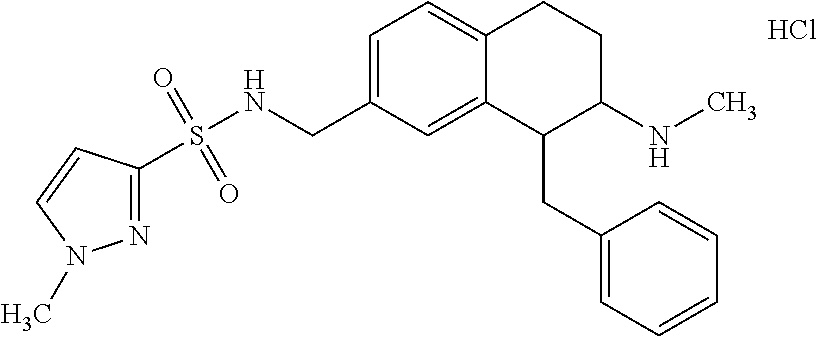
C1=C(CNS(=O)(=O)C2=NN(C)C=C2)C=C2C(=C1)CCC(NC)C2CC1=CC=CC=C1.Cl
